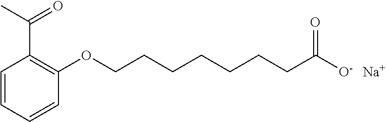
C1=CC=CC(C(=O)C)=C1OCCCCCCCC([O-])=O.[Na]
